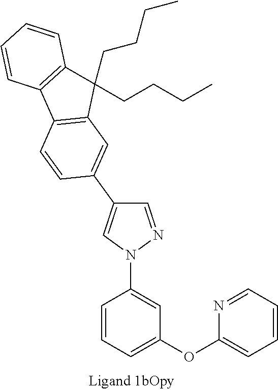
C1=CC=C(OC2=CC=CC=N2)C=C1N1N=CC(C2=CC3=C(C=C2)C2=C(C3(CCCC)CCCC)C=CC=C2)=C1
